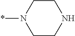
C1CN(*)CCN1
